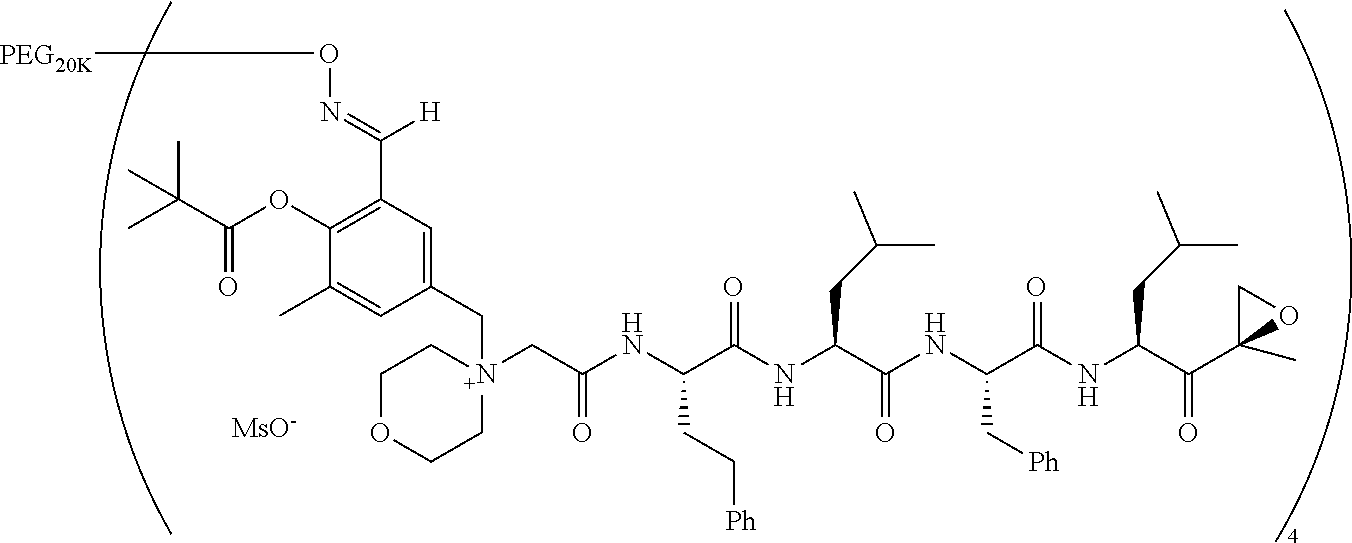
O(N=C(C1=C(OC(C(C)(C)C)=O)C(C)=CC(C[N+]2(CC(NC(C(NC(C(NC(C(NC(C(C3(C)OC3)=O)CC(C)C)=O)C[Ph])=O)CC(C)C)=O)CC[Ph])=O)CCOCC2)=C1)[H])[PEG20K].[MsO-]
